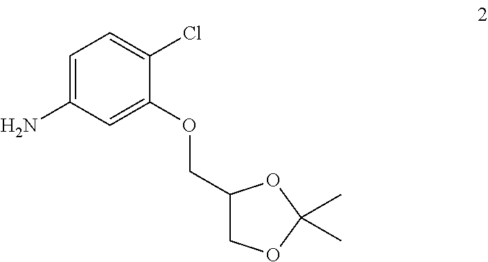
C1=C(N)C=C(OCC2COC(C)(C)O2)C(Cl)=C1
